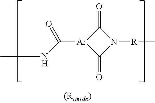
[Ar]1(C(=O)NC)C(=O)N([R]C)C1=O
